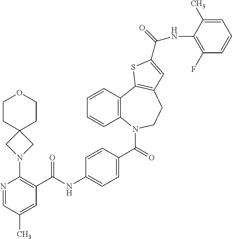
C1CC2(CCO1)CN(C1=C(C(NC3=CC=C(C(=O)N4C5=C(C=CC=C5)C5=C(CC4)C=C(C(=O)NC4=C(F)C=CC=C4C)S5)C=C3)=O)C=C(C)C=N1)C2
